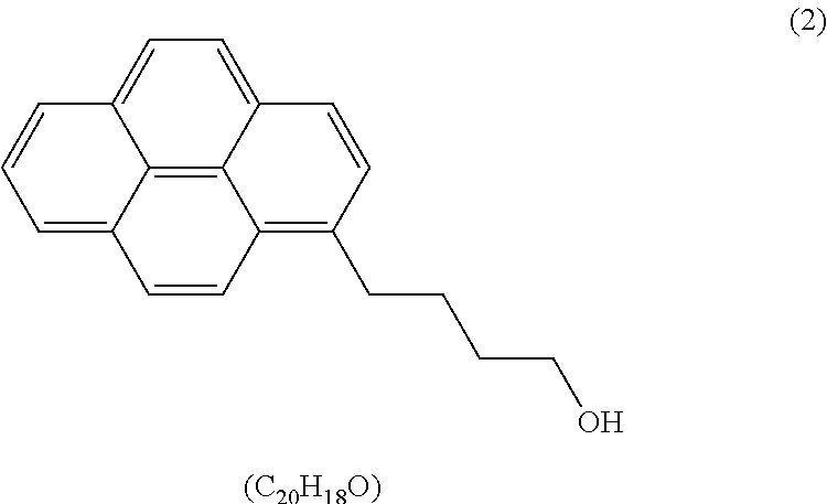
C12=C3C4=CC=C1C=CC=C2C=CC3=C(CCCCO)C=C4.[(C20H18O)]
